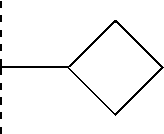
CC(C)C1CCC1
